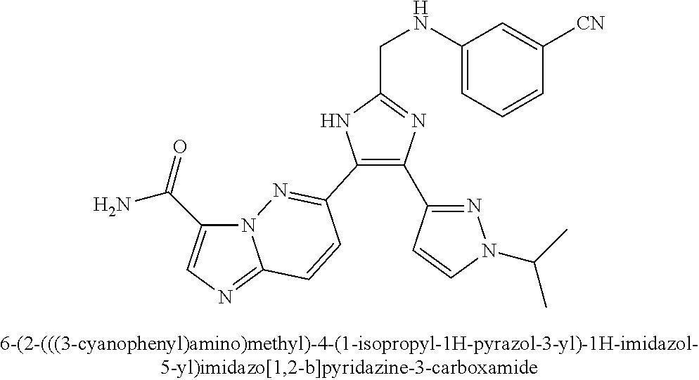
N12C(C(N)=O)=CN=C1C=CC(C1=C(C3=NN(C(C)C)C=C3)N=C(CNC3=CC=CC([CN])=C3)N1)=N2
